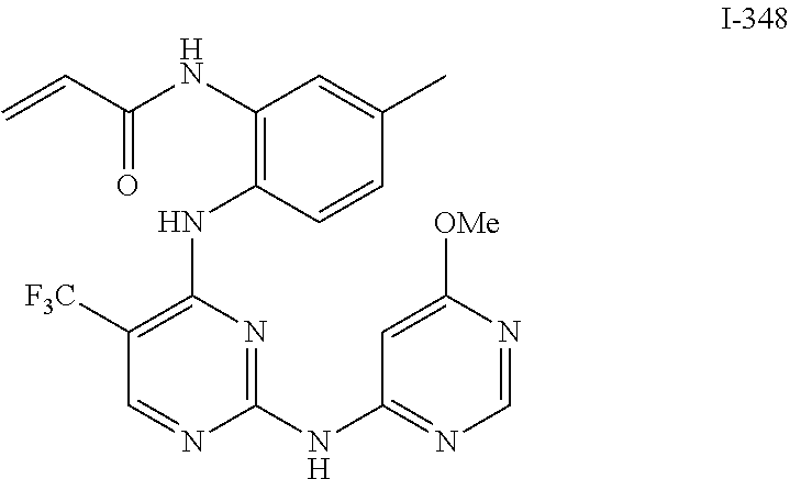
C1([F3C])=C(NC2=C(NC(C=C)=O)C=C(C)C=C2)N=C(NC2=NC=NC([OMe])=C2)N=C1
